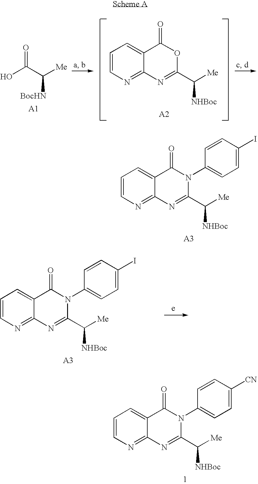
OC(C([Me])[BocHN])=O.C1=CN=C2C(=C1)C(=O)OC(C([Me])[NHBoc])=N2.C1=CN=C2C(=C1)C(=O)N(C1=CC=C(I)C=C1)C(C([Me])[NHBoc])=N2.C1=CN=C2C(=C1)C(=O)N(C1=CC=C(I)C=C1)C(C([Me])[NHBoc])=N2.C1=CN=C2C(=C1)C(=O)N(C1=CC=C([CN])C=C1)C(C([Me])[NHBoc])=N2
